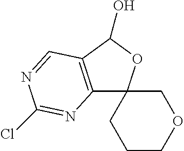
C12=C(C(O)OC13CCCOC3)C=NC(Cl)=N2
